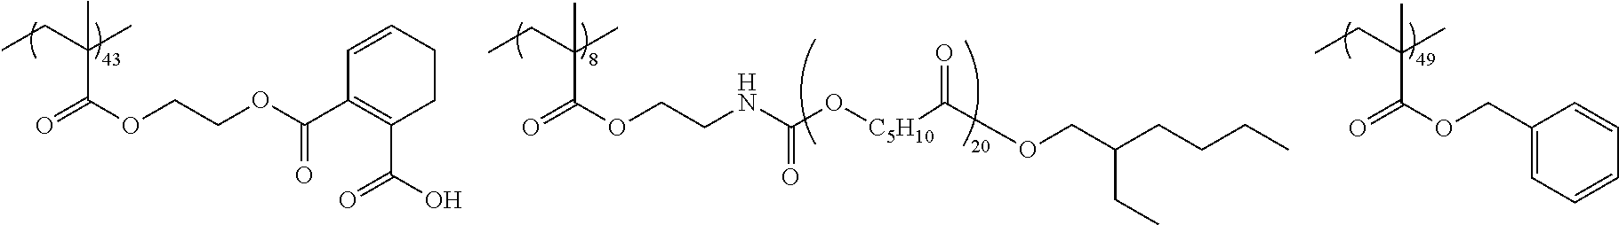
CCC(C)(C)C(OCCOC(C1=C(C(O)=O)CCC=C1)=O)=O.CCC(C)(C)C(OCCNC(O[C5H10]C(OCC(CCCC)CC)=O)=O)=O.CCC(C)(C)C(OCC1=CC=CC=C1)=O
